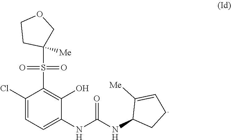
C1(Cl)=CC=C(NC(=O)NC2CCC=C2[Me])C(O)=C1S(=O)(=O)C1([Me])COCC1
